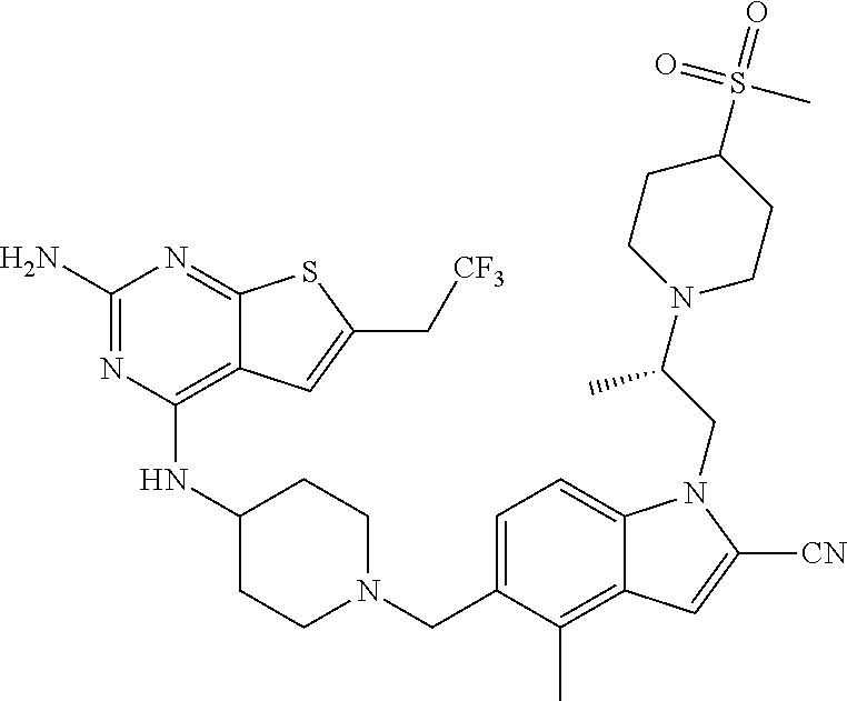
C1=C(CN2CCC(NC3=C4C(=NC(N)=N3)SC(C[CF3])=C4)CC2)C(C)=C2C(=C1)N(CC(N1CCC(S(C)(=O)=O)CC1)C)C([CN])=C2
